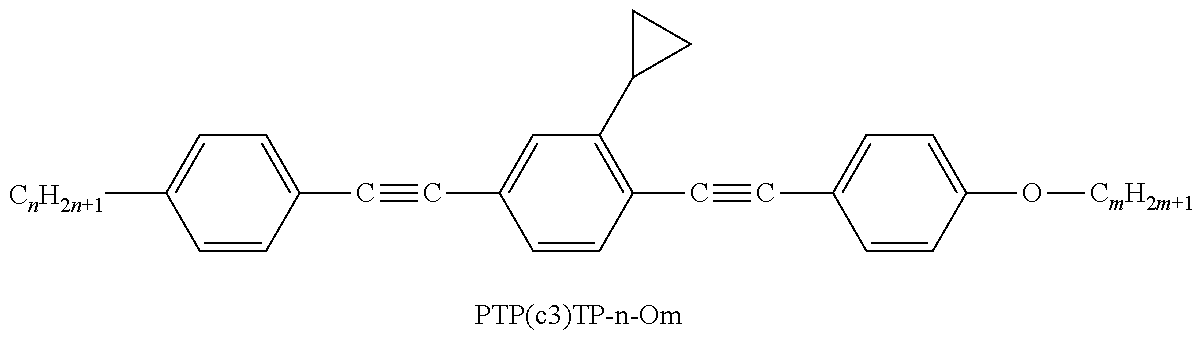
C1=CC(C#CC2=CC(C3CC3)=C(C#CC3=CC=C(O[CmH2m+1])C=C3)C=C2)=CC=C1[CnH2n+1]
